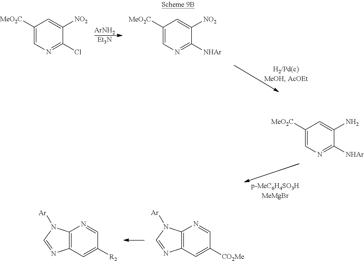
C12=C(C=C([CO2Me])C=N1)N=CN2[Ar].C12=C(C=C([R2])C=N1)N=CN2[Ar].[ArNH2].[Et3N].C1([MeO2C])=CN=C(Cl)C([NO2])=C1.C1([MeO2C])=CN=C([NHAr])C([NO2])=C1.C1([MeO2C])=CN=C([NHAr])C(N)=C1
